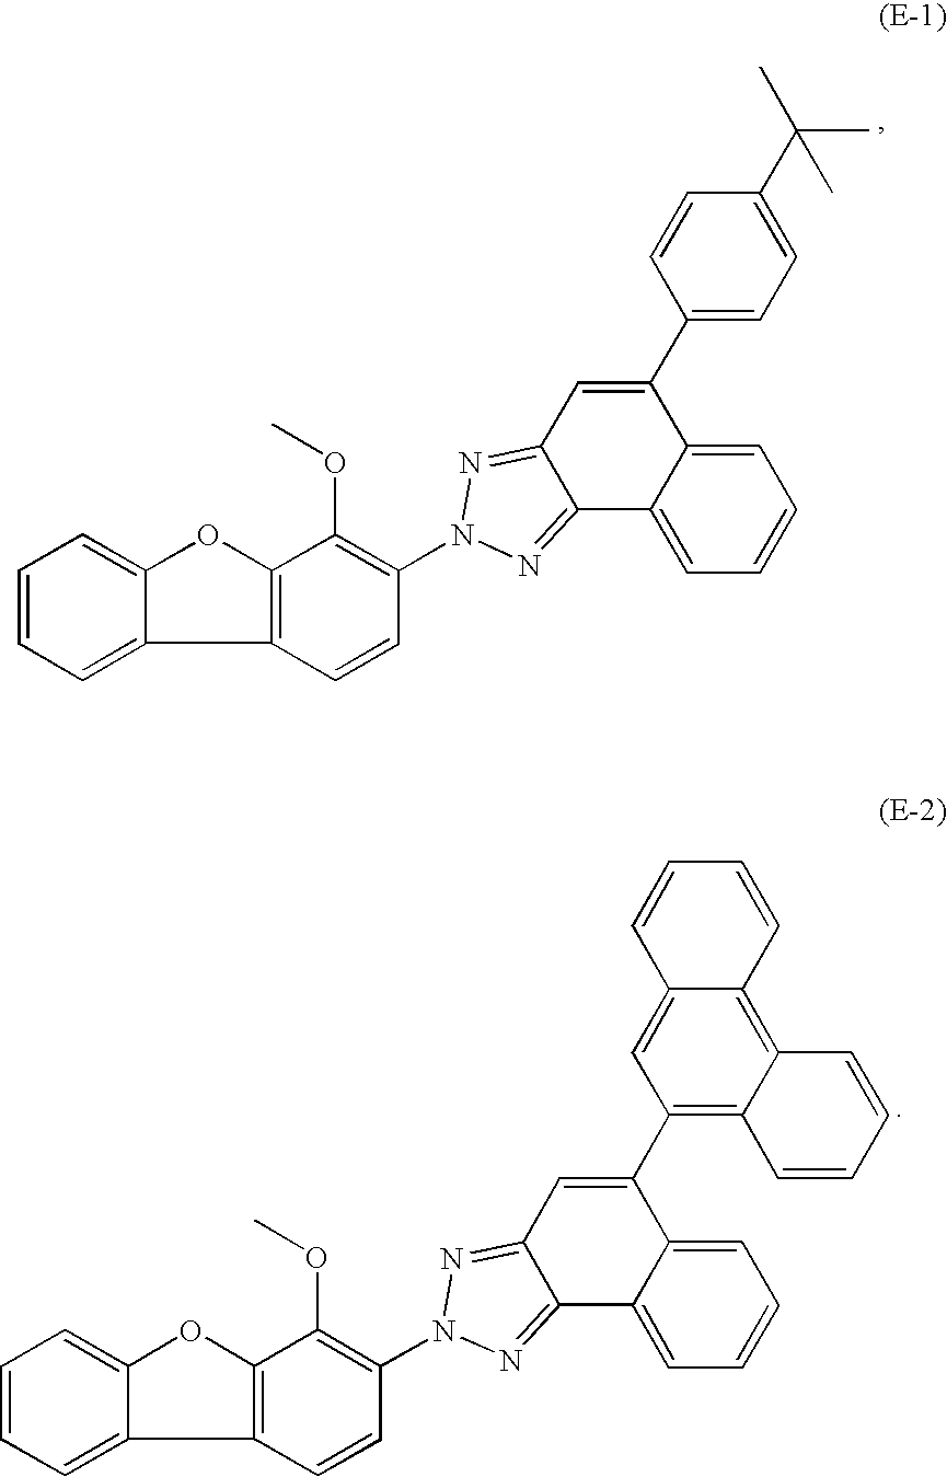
C1=CC=C2C(=C1)OC1=C2C=CC(N2N=C3C=C(C4=CC=C(C(C)(C)C)C=C4)C4=CC=CC=C4C3=N2)=C1OC.C1=CC=C2C(=C1)OC1=C2C=CC(N2N=C3C=C(C4=C5C(=C6C(=C4)C=CC=C6)C=CC=C5)C4=CC=CC=C4C3=N2)=C1OC
